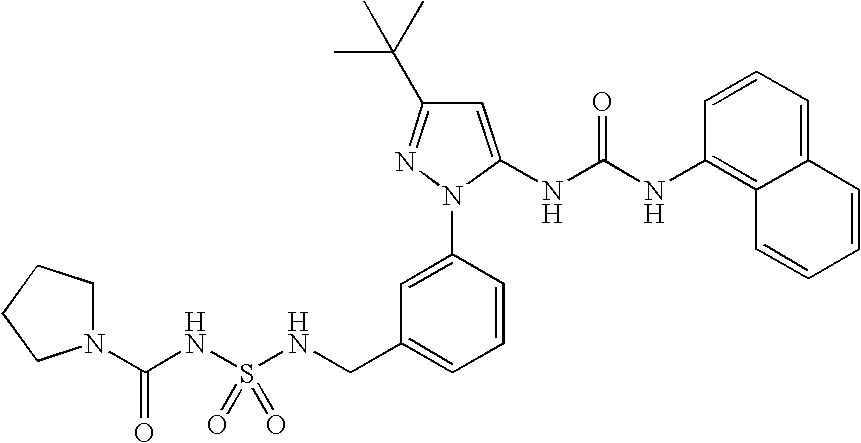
C(C1=CC=CC(N2N=C(C(C)(C)C)C=C2NC(NC2=C3C(=CC=C2)C=CC=C3)=O)=C1)NS(NC(=O)N1CCCC1)(=O)=O
